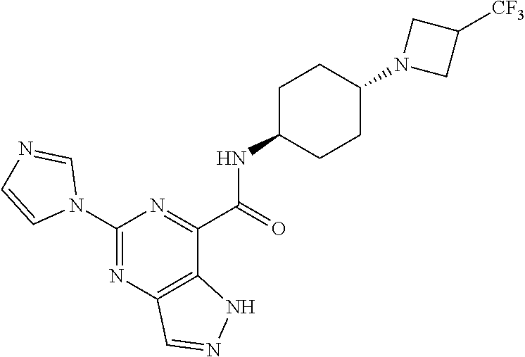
C1(N2C=NC=C2)=NC2=C(C(C(=O)NC3CCC(N4CC([CF3])C4)CC3)=N1)NN=C2
